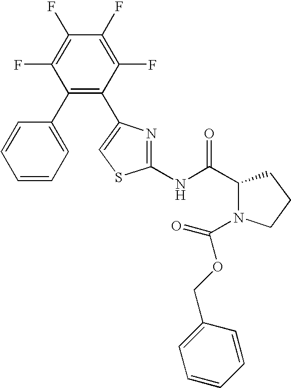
C1(NC(C2N(C(OCC3=CC=CC=C3)=O)CCC2)=O)=NC(C2=C(C3=CC=CC=C3)C(F)=C(F)C(F)=C2F)=CS1
